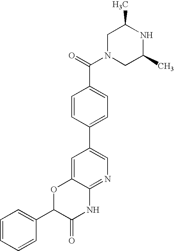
C12=CC(C3=CC=C(C(=O)N4CC(C)NC(C)C4)C=C3)=CN=C1NC(=O)C(C1=CC=CC=C1)O2
